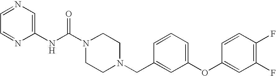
C1=NC(NC(N2CCN(CC3=CC(OC4=CC(F)=C(F)C=C4)=CC=C3)CC2)=O)=CN=C1
